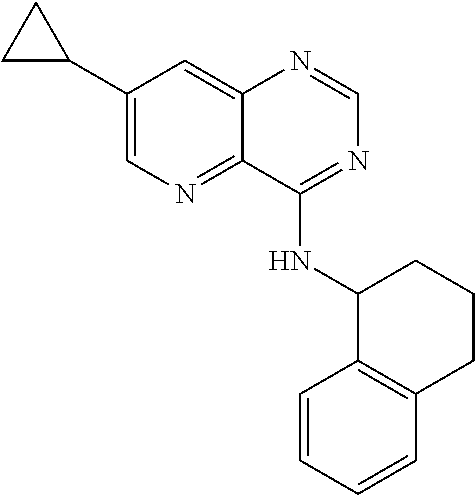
C1(C2CC2)=CN=C2C(=C1)N=CN=C2NC1C2=C(CCC1)C=CC=C2
